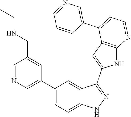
C1(C2=CN=CC(CNCC)=C2)=CC=C2C(=C1)C(C1=CC3=C(N1)N=CC=C3C1=CN=CC=C1)=NN2
